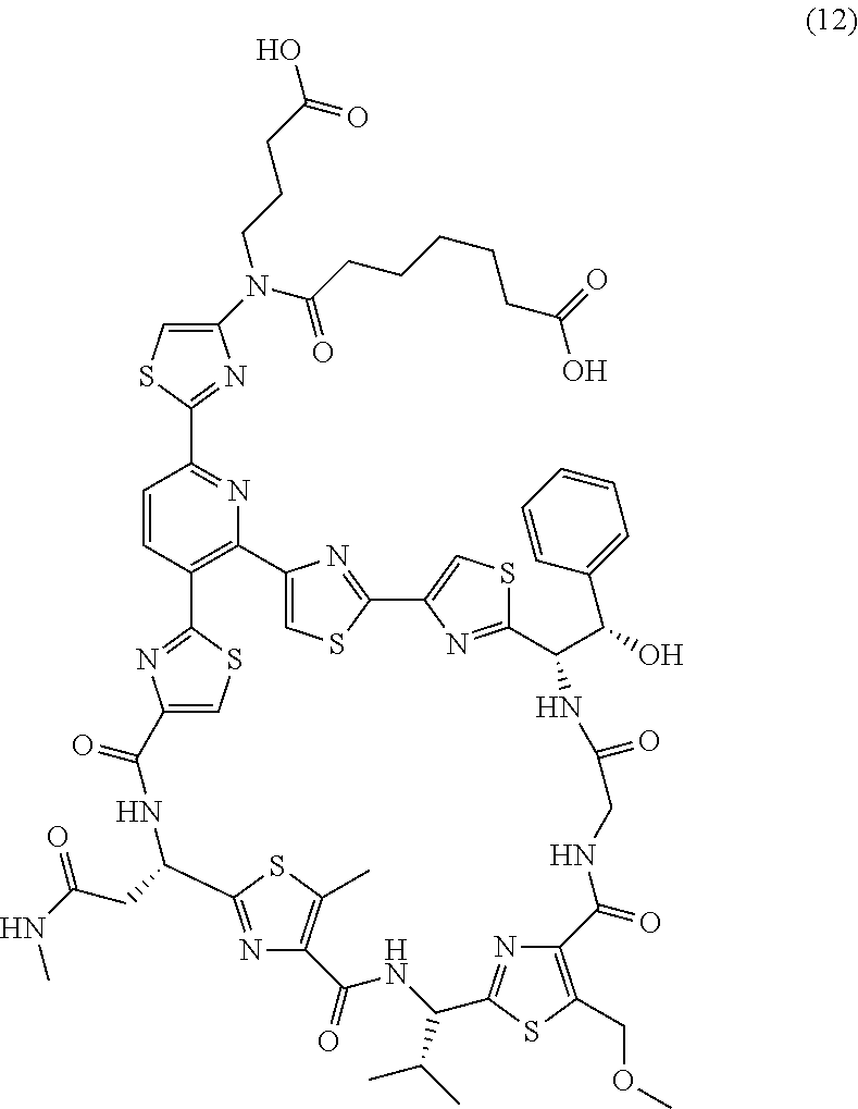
C12=CSC(=N1)C1=CSC(=N1)C(C(O)C1=CC=CC=C1)NC(=O)CNC(=O)C1=C(COC)SC(=N1)C(C(C)C)NC(=O)C1=C(C)SC(=N1)C(CC(NC)=O)NC(=O)C1=CSC(=N1)C1=C2N=C(C2=NC(N(C(CCCCCC(O)=O)=O)CCCC(O)=O)=CS2)C=C1
